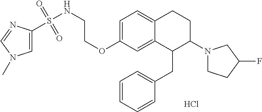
C1=C(OCCNS(=O)(=O)C2=CN(C)C=N2)C=C2C(=C1)CCC(N1CCC(F)C1)C2CC1=CC=CC=C1.Cl
